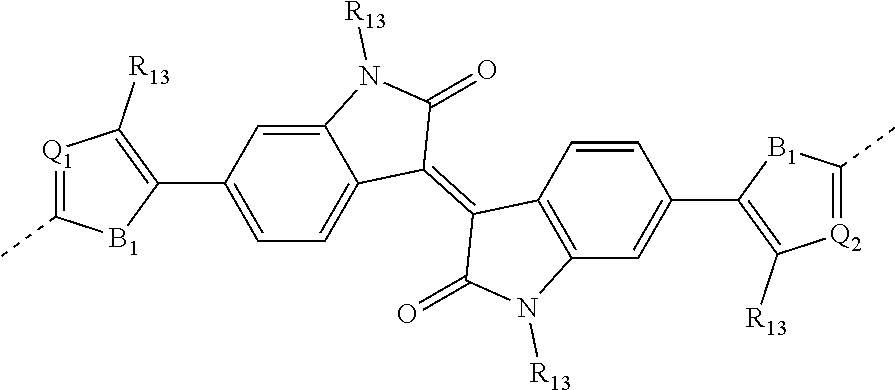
C12=CC(C3=C([R13])[Q1]=C(C)[B1]3)=CC=C1C(=C1C(=O)N([R13])C3=C1C=CC(C1=C([R13])[Q2]=C(C)[B1]1)=C3)C(=O)N2[R13]
